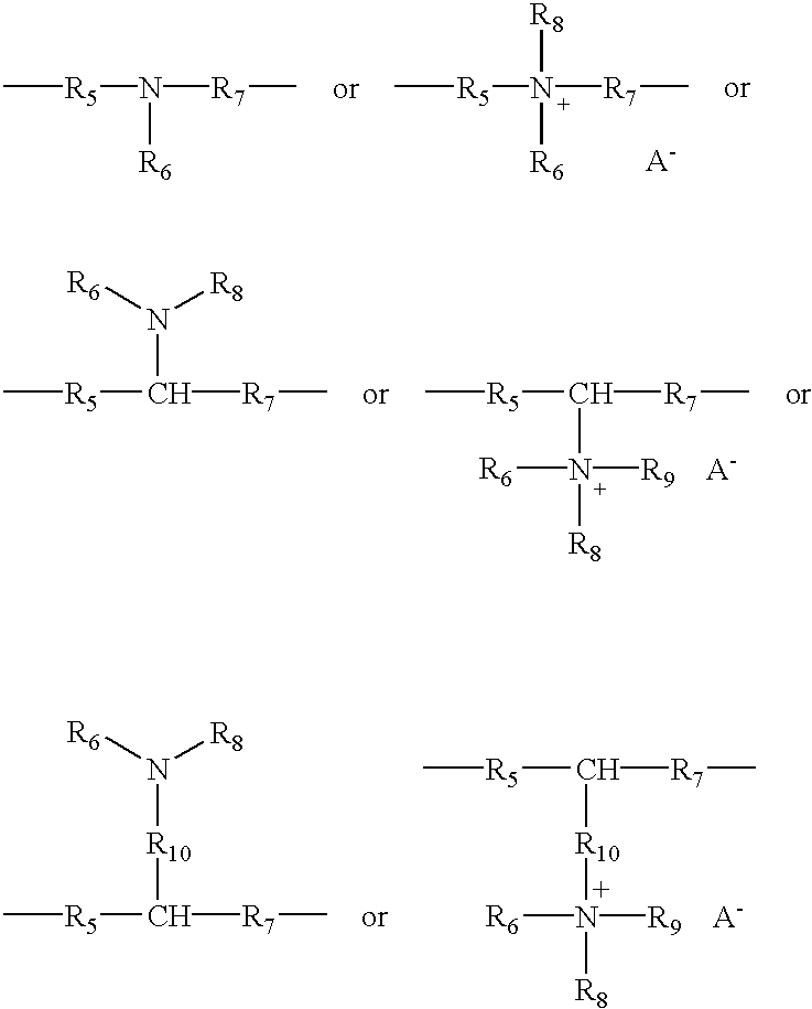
C[R5]N([R7]C)[R6].C[R5][N+]([R7]C)([R6])[R8].[A-].C[R5]C([R7]C)N([R6])[R8].C[R5]C([R7]C)[N+]([R9])([R6])[R8].[A-].C[R5]C([R7]C)[R10]N([R8])[R6].[N+]([R9])([R6])([R8])[R10]C([R7]C)[R5]C.[A-]
